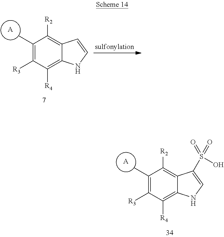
C1([R3])=C(C)C([R2])=C2C(=C1[R4])NC=C2.[A].C1([R3])=C(C)C([R2])=C2C(=C1[R4])NC=C2S(=O)(O)=O.[A]
